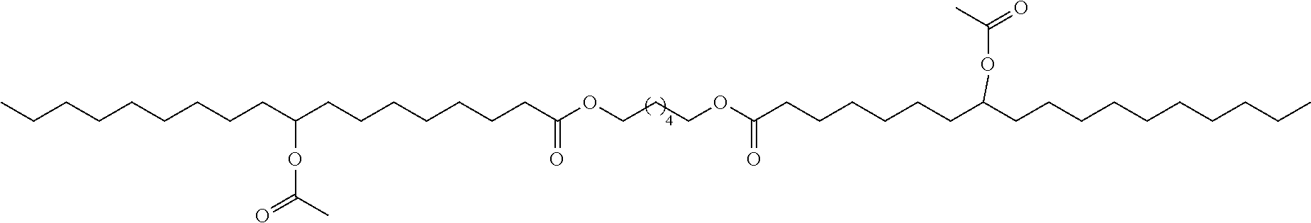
CCCCCCCCCC(CCCCCCCC(OCCCOC(CCCCCCC(CCCCCCCCCC)OC(=O)C)=O)=O)OC(=O)C
